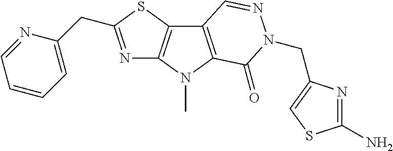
N1=C(CC2=CC=CC=N2)SC2=C1N(C)C1=C2C=NN(CC2=CSC(N)=N2)C1=O
